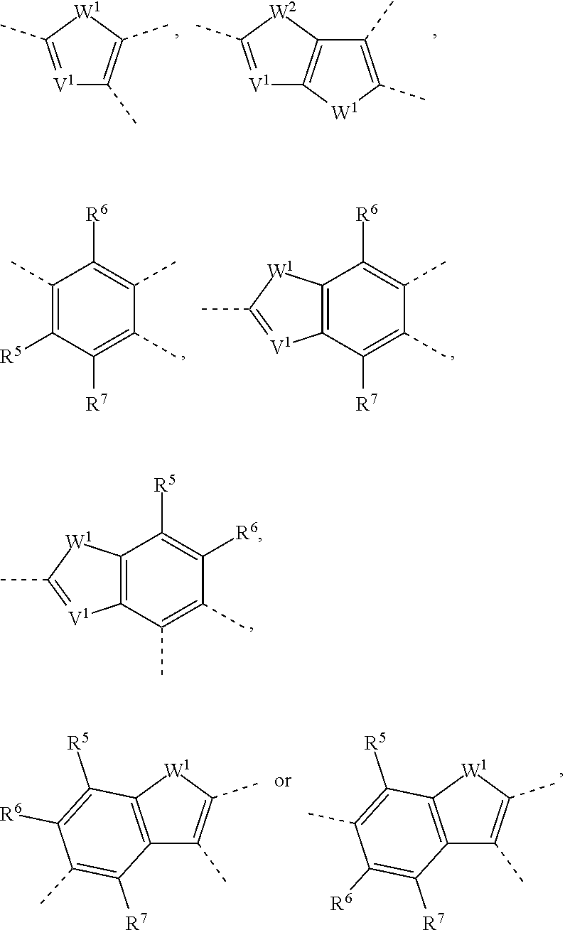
C12=C(C(C)=C(C)C([R6])=C1[R5])[V1]=C(C)[W1]2.[V1]1=C(C)[W1]C(C)=C1C.[V1]1=C(C)[W2]C2=C1[W1]C(C)=C2C.C1(C)=C([R5])C([R7])=C(C)C(C)=C1[R6].C12=C(C([R7])=C(C)C(C)=C1[R6])[V1]=C(C)[W1]2.C12=C([W1]C(C)=C1C)C([R5])=C(C)C([R6])=C2[R7].C12=C([W1]C(C)=C1C)C([R5])=C([R6])C(C)=C2[R7]
